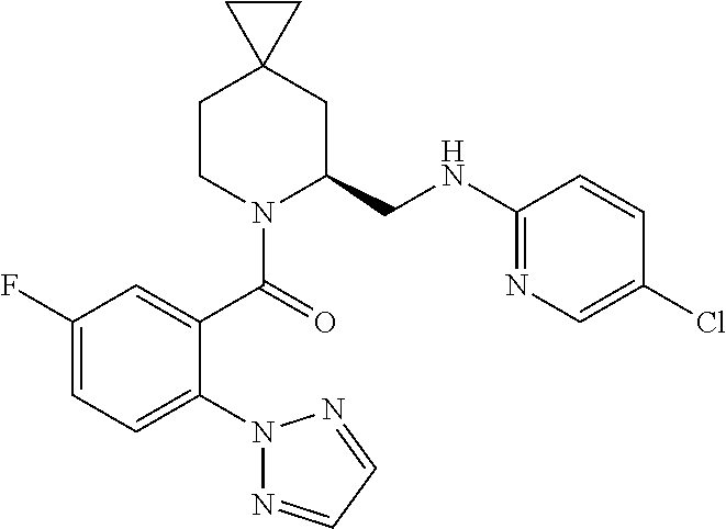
C1CN(C(=O)C2=CC(F)=CC=C2N2N=CC=N2)C(CNC2=NC=C(Cl)C=C2)CC12CC2
